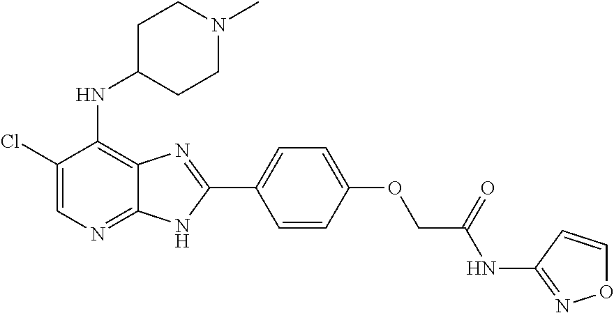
C1(Cl)=CN=C2C(=C1NC1CCN(C)CC1)N=C(C1=CC=C(OCC(NC3=NOC=C3)=O)C=C1)N2
